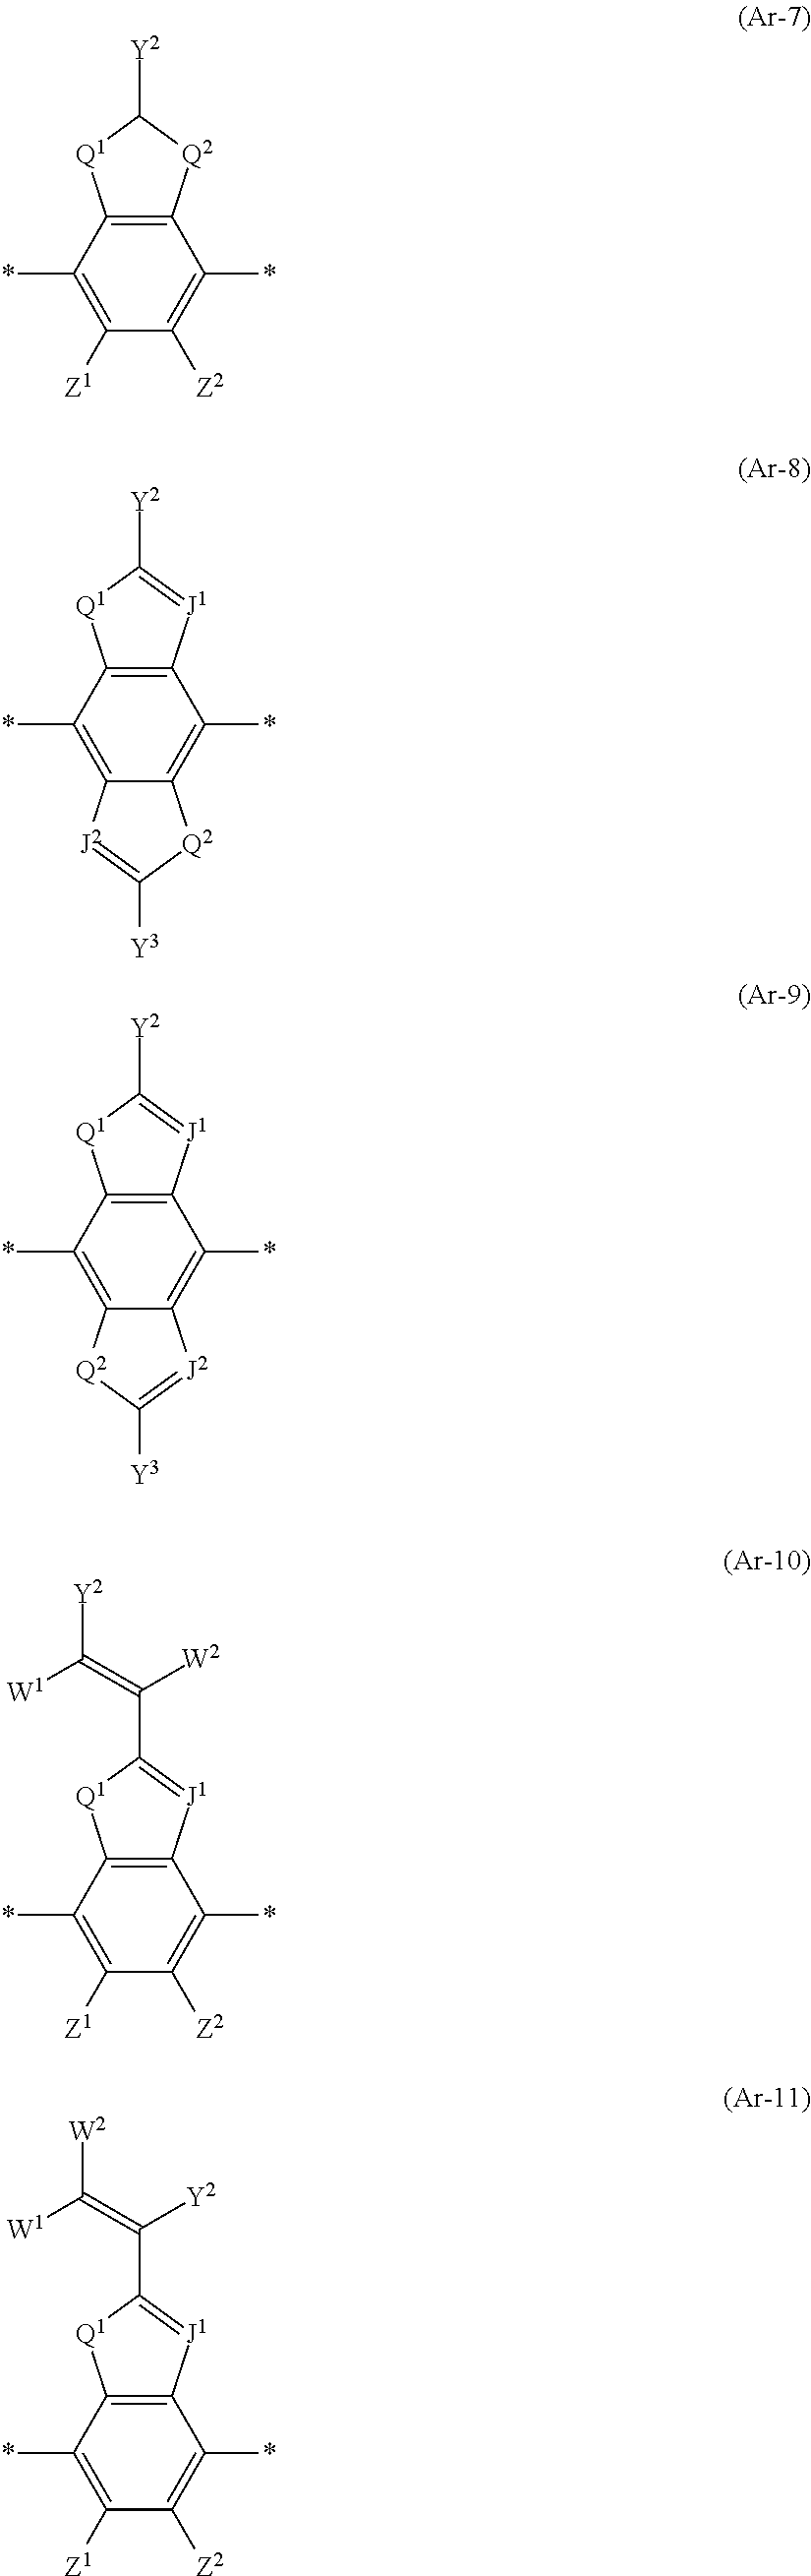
C12=C(C(*)=C([Z2])C([Z1])=C1*)[Q2]C([Y2])[Q1]2.C12=C(C(*)=C3C(=C1*)[J2]=C([Y3])[Q2]3)[J1]=C([Y2])[Q1]2.C12=C(C(*)=C3C(=C1*)[Q2]C([Y3])=[J2]3)[J1]=C([Y2])[Q1]2.C12=C(C(*)=C([Z2])C([Z1])=C1*)[J1]=C(C(=C([W1])[Y2])[W2])[Q1]2.C12=C(C(*)=C([Z2])C([Z1])=C1*)[J1]=C(C(=C([W1])[W2])[Y2])[Q1]2
